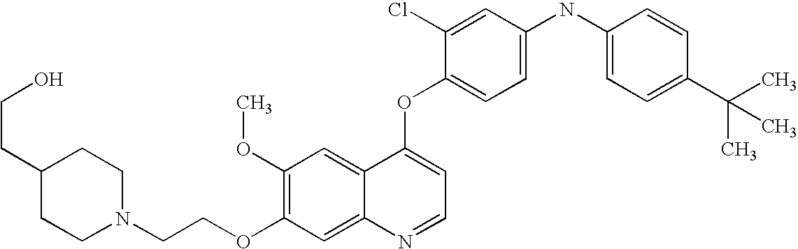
N1(CCOC2=C(OC)C=C3C(=C2)N=CC=C3OC2=CC=C(NC3=CC=C(C(C)(C)C)C=C3)C=C2Cl)CCC(CCO)CC1
